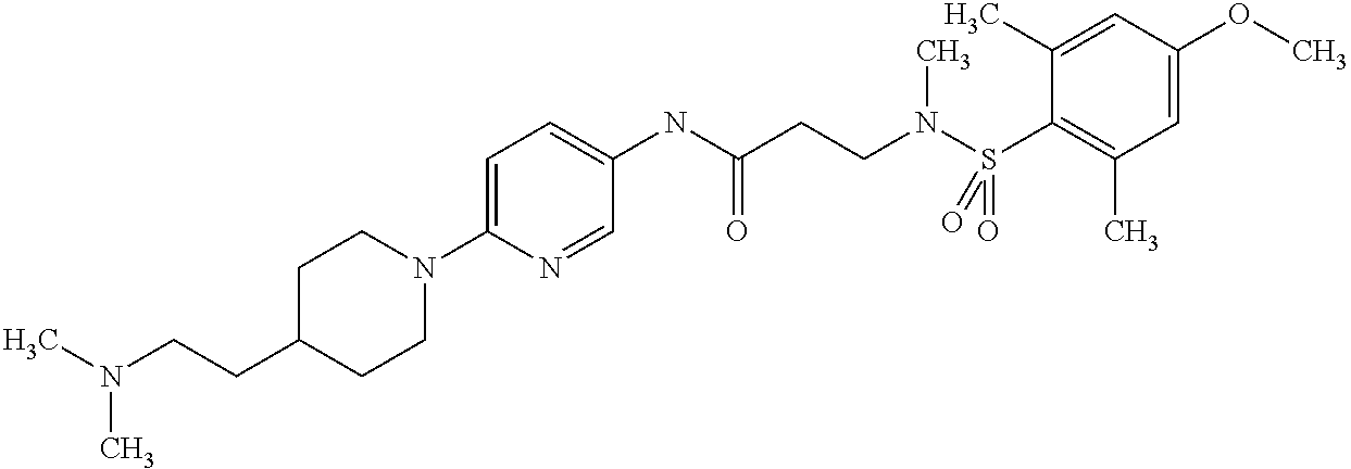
C1(CCN(C)C)CCN(C2=CC=C(NC(CCN(S(C3=C(C)C=C(OC)C=C3C)(=O)=O)C)=O)C=N2)CC1
